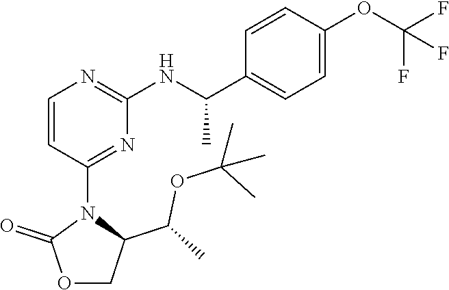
C1=CC(C(NC2=NC=CC(N3C(=O)OCC3C(OC(C)(C)C)C)=N2)C)=CC=C1OC(F)(F)F
